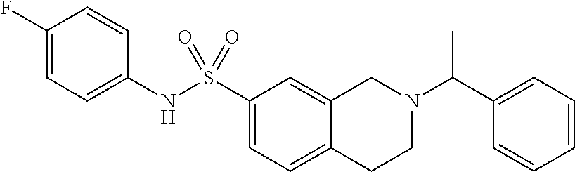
C1(F)=CC=C(NS(C2=CC=C3C(=C2)CN(C(C2=CC=CC=C2)C)CC3)(=O)=O)C=C1
